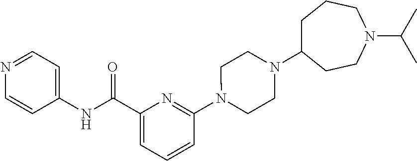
C1(C(=O)NC2=CC=NC=C2)=CC=CC(N2CCN(C3CCCN(C(C)C)CC3)CC2)=N1
